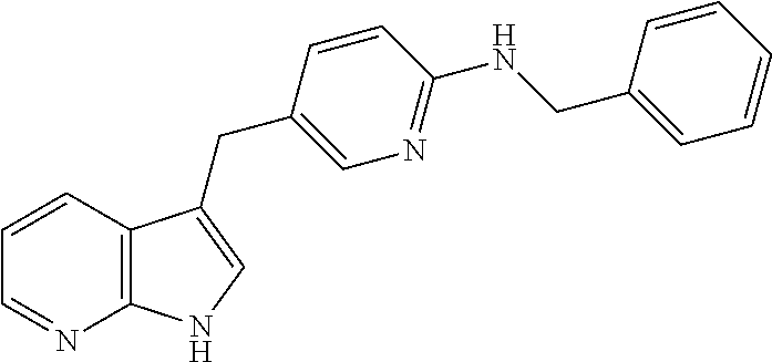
C12=C(C=CC=N1)C(CC1=CN=C(NCC3=CC=CC=C3)C=C1)=CN2
